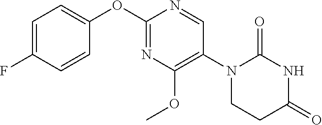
C1(OC2=NC(OC)=C(N3CCC(=O)NC3=O)C=N2)=CC=C(F)C=C1
